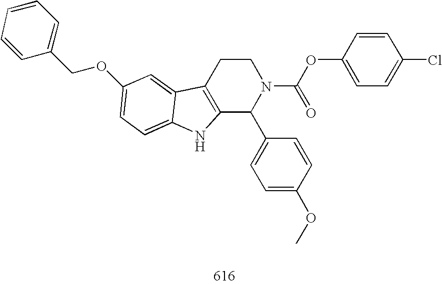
C12=C(CCN(C(OC3=CC=C(Cl)C=C3)=O)C1C1=CC=C(OC)C=C1)C1=CC(OCC3=CC=CC=C3)=CC=C1N2
